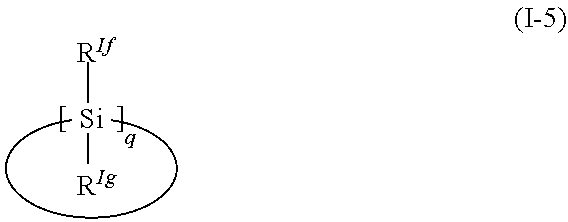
[RIf][Si][RIg]
